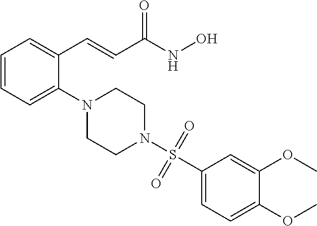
C1=CC=C(N2CCN(S(=O)(=O)C3=CC=C(OC)C(OC)=C3)CC2)C(C=CC(NO)=O)=C1
